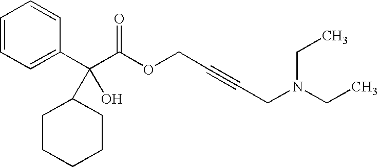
C1=CC=C(C(C(OCC#CCN(CC)CC)=O)(O)C2CCCCC2)C=C1
